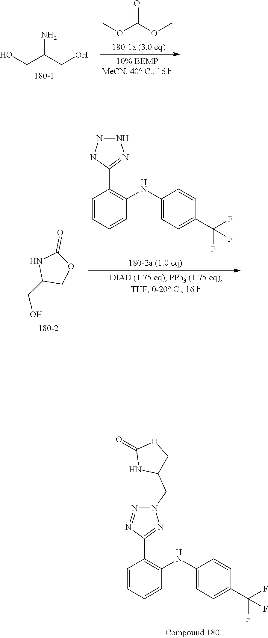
C1=CC=CC(NC2=CC=C(C(F)(F)F)C=C2)=C1C1=NN(CC2COC(=O)N2)N=N1.COC(OC)=O.OCC(CO)N.C1=CC=CC(NC2=CC=C(C(F)(F)F)C=C2)=C1C1=NNNN1.C1(CO)COC(=O)N1
